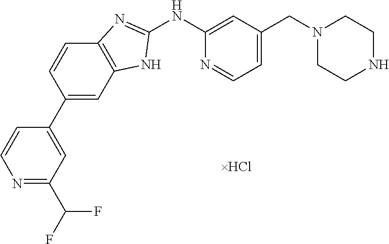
N1=C(C(F)F)C=C(C2=CC3=C(C=C2)N=C(NC2=CC(CN4CCNCC4)=CC=N2)N3)C=C1
